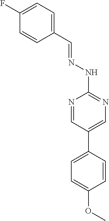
C1(F)=CC=C(C=NNC2=NC=C(C3=CC=C(OC)C=C3)C=N2)C=C1
